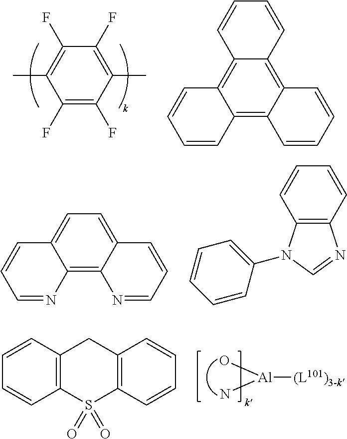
C1(F)=C(F)C(C)=C(F)C(F)=C1C.C12=C3C(=C4C(=C1C=CC=C2)C=CC=C4)C=CC=C3.C12=C3C(=CC=C1C=CC=N2)C=CC=N3.C12=C(C=CC=C1)N=CN2C1=CC=CC=C1.C12=C(S(=O)(=O)C3=C(C1)C=CC=C3)C=CC=C2.[Al](N)(O)[(L101)3-k]
